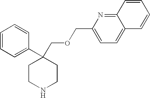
C1=CC=C(C2(COCC3=CC=C4C(=N3)C=CC=C4)CCNCC2)C=C1
